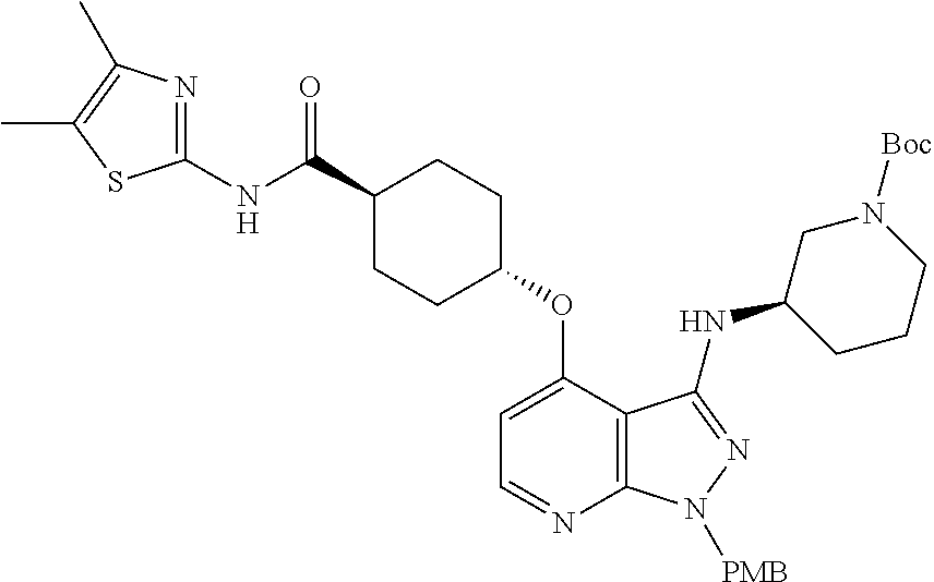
C1(C(NC2=NC(C)=C(C)S2)=O)CCC(OC2=CC=NC3=C2C(NC2CCCN([Boc])C2)=NN3[PMB])CC1
